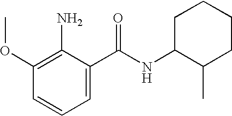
C1=C(C(=O)NC2C(C)CCCC2)C(N)=C(OC)C=C1
